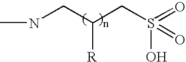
CNCC(CS(=O)(=O)O)[R]
